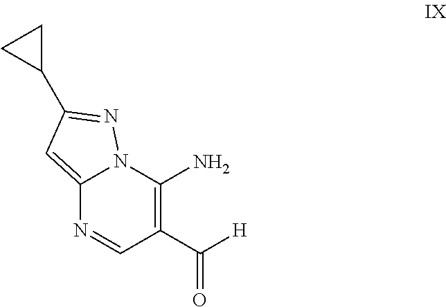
C12=CC(C3CC3)=NN1C(N)=C(C([H])=O)C=N2
